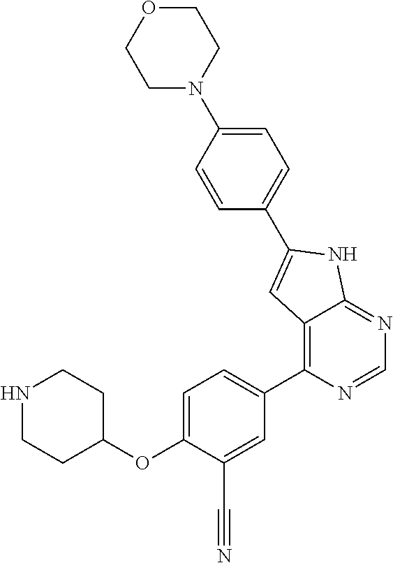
N1CCC(OC2=CC=C(C3=C4C(=NC=N3)NC(C3=CC=C(N5CCOCC5)C=C3)=C4)C=C2C#N)CC1
